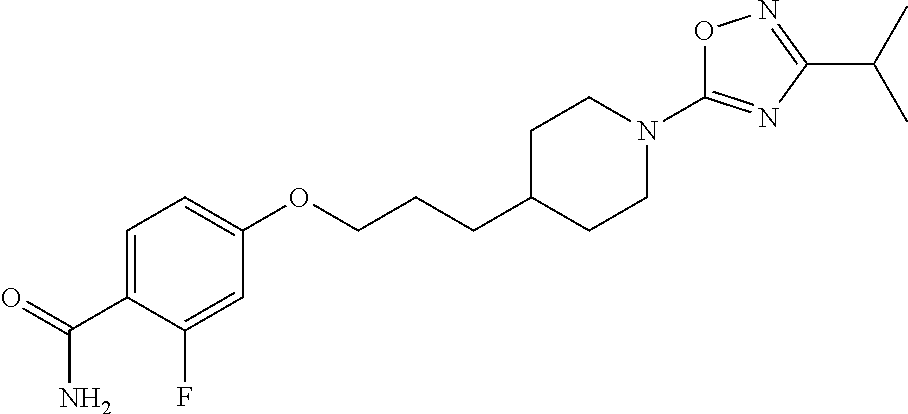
C1=C(C(=O)N)C(F)=CC(OCCCC2CCN(C3=NC(C(C)C)=NO3)CC2)=C1
